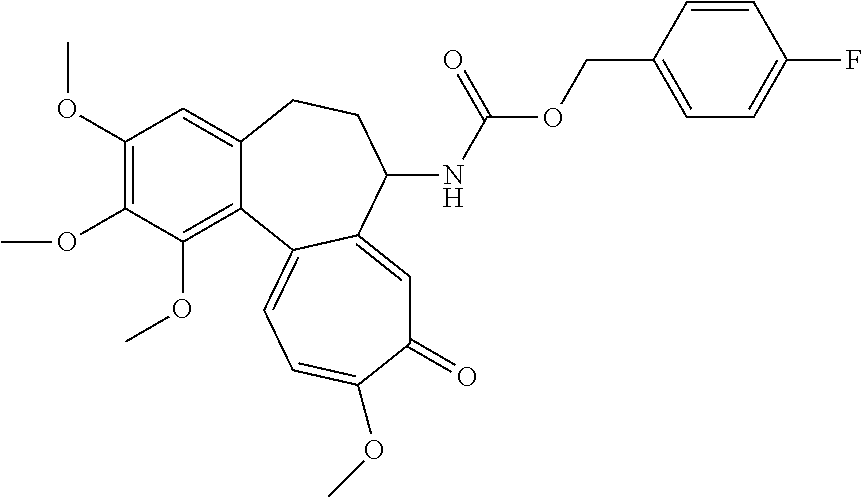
C1(OC)=C(OC)C(OC)=C2C(=C1)CCC(NC(OCC1=CC=C(F)C=C1)=O)C1=CC(=O)C(OC)=CC=C21
